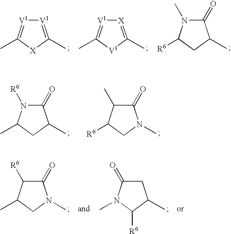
[V1]1=C(C)[X]C(C)=[V1]1.[X]1=C(C)[V1]C(C)=[V1]1.C1(=O)N(C)C([R6])CC1C.C1(=O)N([R6])C(C)CC1C.C1(=O)C(C)C([R6])CN1C.C1(=O)C([R6])C(C)CN1C.C1C(=O)N(C)C([R6])C1C
